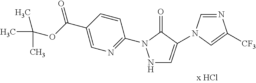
N1C=C(N2C=NC([CF3])=C2)C(=O)N1C1=NC=C(C(OC(C)(C)C)=O)C=C1
